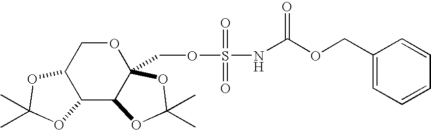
C12C3C(COS(=O)(=O)NC(OCC4=CC=CC=C4)=O)(OCC1OC(C)(C)O2)OC(C)(C)O3
